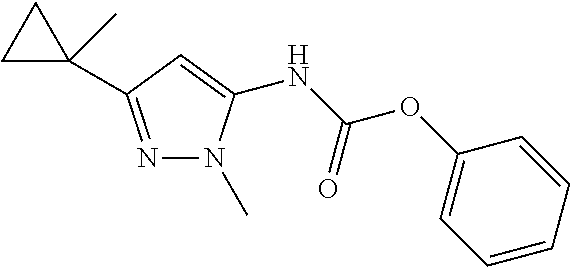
N1=C(C2(C)CC2)C=C(NC(OC2=CC=CC=C2)=O)N1C
